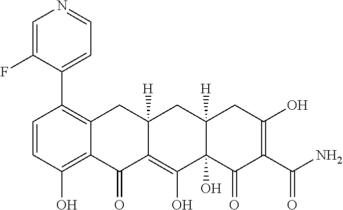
C1=CC(O)=C2C(=C1C1=CC=NC=C1F)CC1([H])C(=C(O)C3(O)C([H])(C1)CC(O)=C(C(N)=O)C3=O)C2=O
